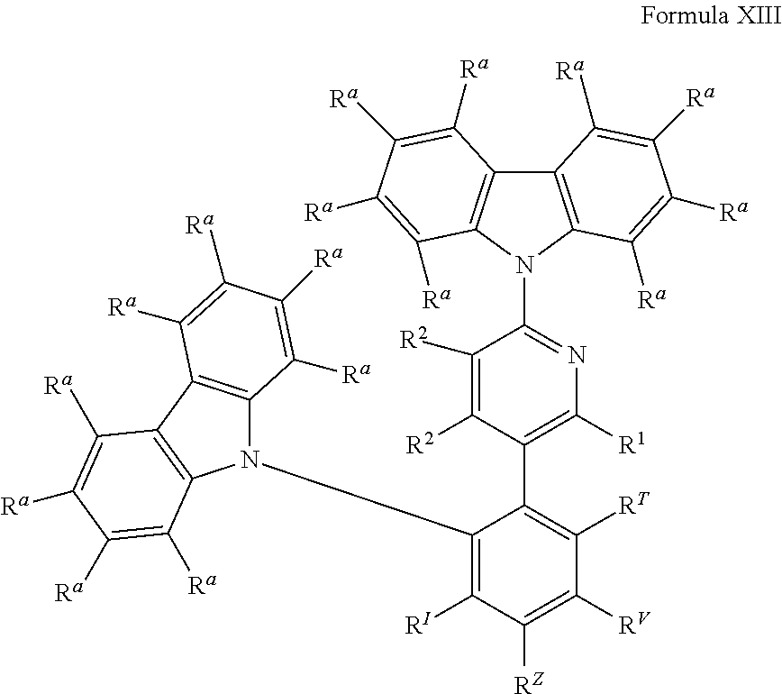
C12=C(N(C3=NC([R1])=C(C4=C([RT])C([RV])=C([RZ])C([RI])=C4N4C5=C(C6=C4C([Ra])=C([Ra])C([Ra])=C6[Ra])C([Ra])=C([Ra])C([Ra])=C5[Ra])C([R2])=C3[R2])C3=C1C([Ra])=C([Ra])C([Ra])=C3[Ra])C([Ra])=C([Ra])C([Ra])=C2[Ra]
